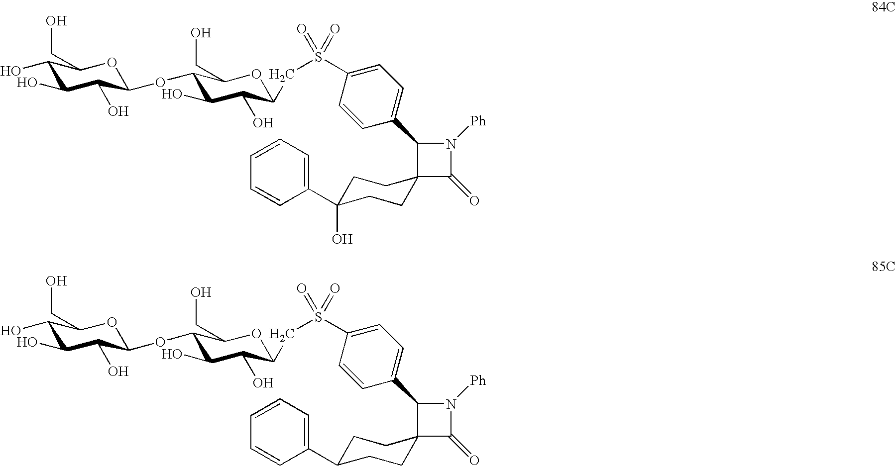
C1(O)C(O)C(O)C(OC2C(O)C(O)C(CS(=O)(=O)C3=CC=C(C4N([Ph])C(=O)C45CCC(O)(C4=CC=CC=C4)CC5)C=C3)OC2CO)OC1CO.C1(O)C(O)C(O)C(OC2C(O)C(O)C(CS(=O)(=O)C3=CC=C(C4N([Ph])C(=O)C45CCC(C4=CC=CC=C4)CC5)C=C3)OC2CO)OC1CO
